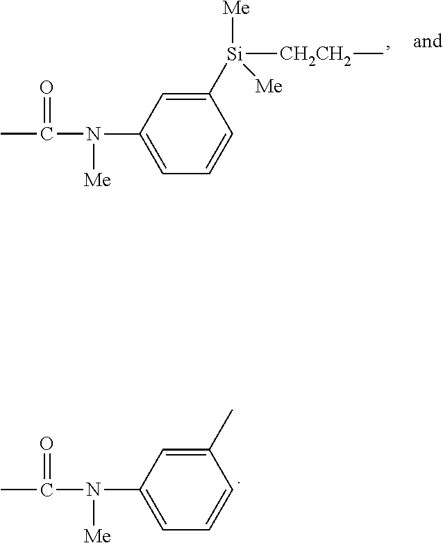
C1(N(C(=O)C)[Me])=CC=CC([Si]([Me])([Me])[CH2CH2]C)=C1.C1(N(C(=O)C)[Me])=CC=CC(C)=C1
